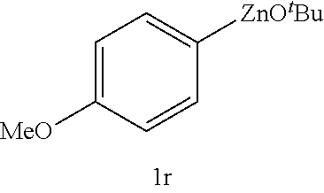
C1=C([OMe])C=CC([ZnOtBu])=C1
